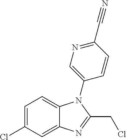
C1=C(Cl)C=C2C(=C1)N(C1=CN=C(C#N)C=C1)C(CCl)=N2
